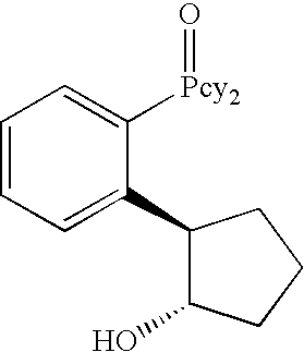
C1=CC=C(C2C(O)CCC2)C([Pcy2]=O)=C1
